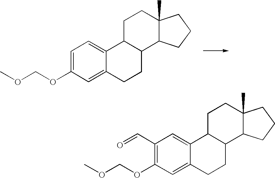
C12C(CCC3=CC(OCOC)=C(C=O)C=C13)C1C(C)(CC2)CCC1.C12C(CCC3=CC(OCOC)=CC=C13)C1C(C)(CC2)CCC1
